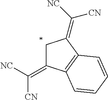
C1C(=C([CN])[NC])C2=C(C1=C([NC])[CN])C=CC=C2
